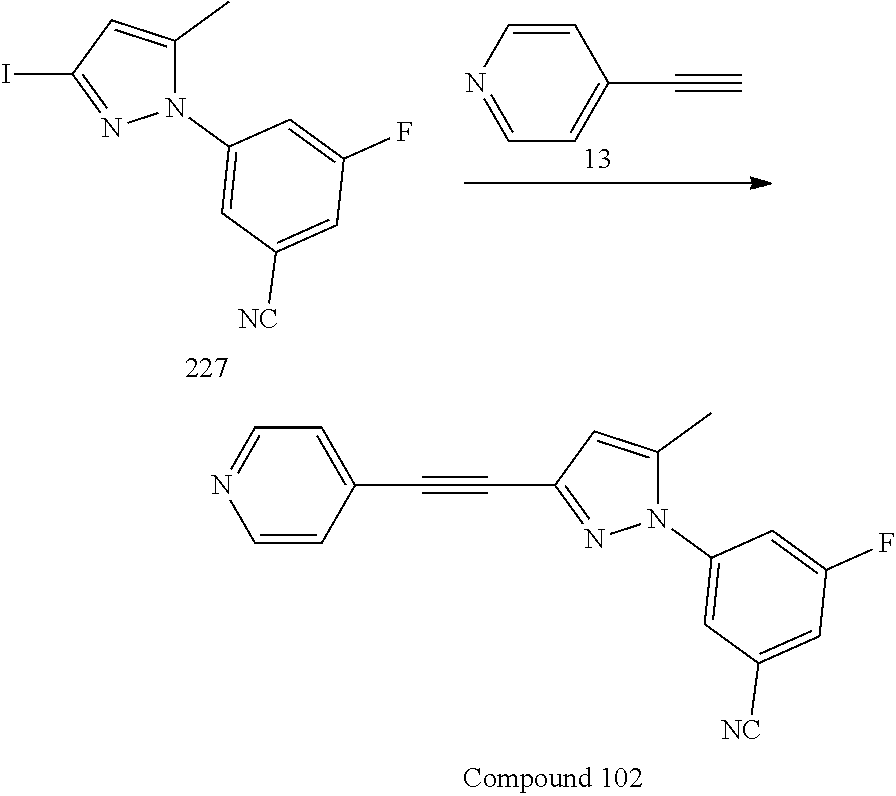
N1(C2=CC([NC])=CC(F)=C2)C(C)=CC(I)=N1.C1=CC(C#C)=CC=N1.C1=NC=CC(C#CC2=NN(C3=CC([NC])=CC(F)=C3)C(C)=C2)=C1
